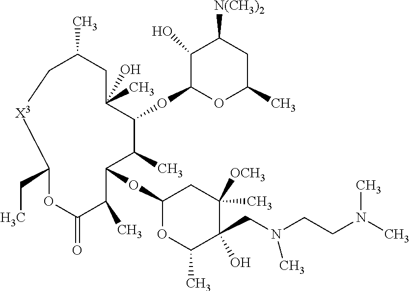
C1(OC2OC(C)C(O)(CN(CCN(C)C)C)C([OCH3])(C)C2)C(C)C(OC2OC(C)CC([N(CH3)2])C2O)C(C)(O)CC(C)C[X3]C(CC)OC(=O)C1C
